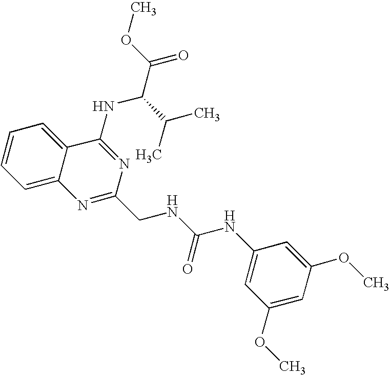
C12=CC=CC=C1C(NC(C(=O)OC)C(C)C)=NC(CNC(NC1=CC(OC)=CC(OC)=C1)=O)=N2
